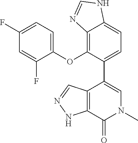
O(C1=C2C(=CC=C1C1=CN(C)C(=O)C3=C1C=NN3)NC=N2)C1=CC=C(F)C=C1F
